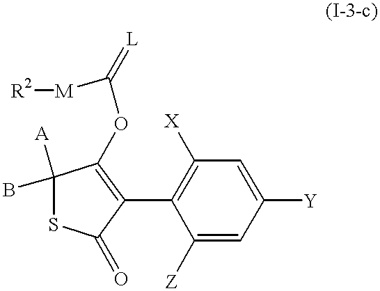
C1([A])(B)SC(=O)C(C2=C([X])C=C([Y])C=C2[Z])=C1OC(=[L])[M][R2]
